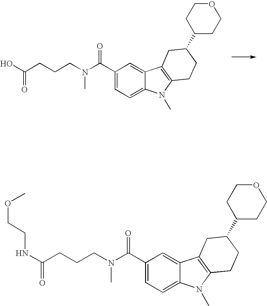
C1(C(N(CCCC(NCCOC)=O)C)=O)=CC=C2C(=C1)C1=C(N2C)CCC(C2CCOCC2)C1.C1(C(N(CCCC(O)=O)C)=O)=CC=C2C(=C1)C1=C(N2C)CCC(C2CCOCC2)C1
